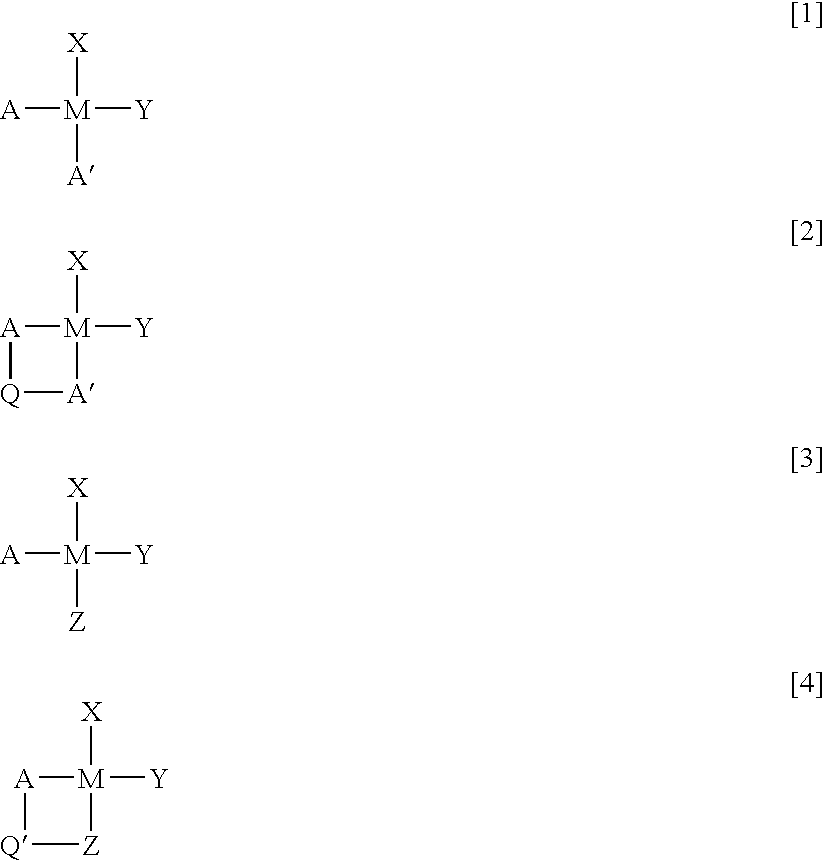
[X][M]([A])([Y])[A].[X][M]1([Y])[A][Q][A]1.[X][M]([A])([Y])[Z].[X][M]1([Y])[A][Q][Z]1
